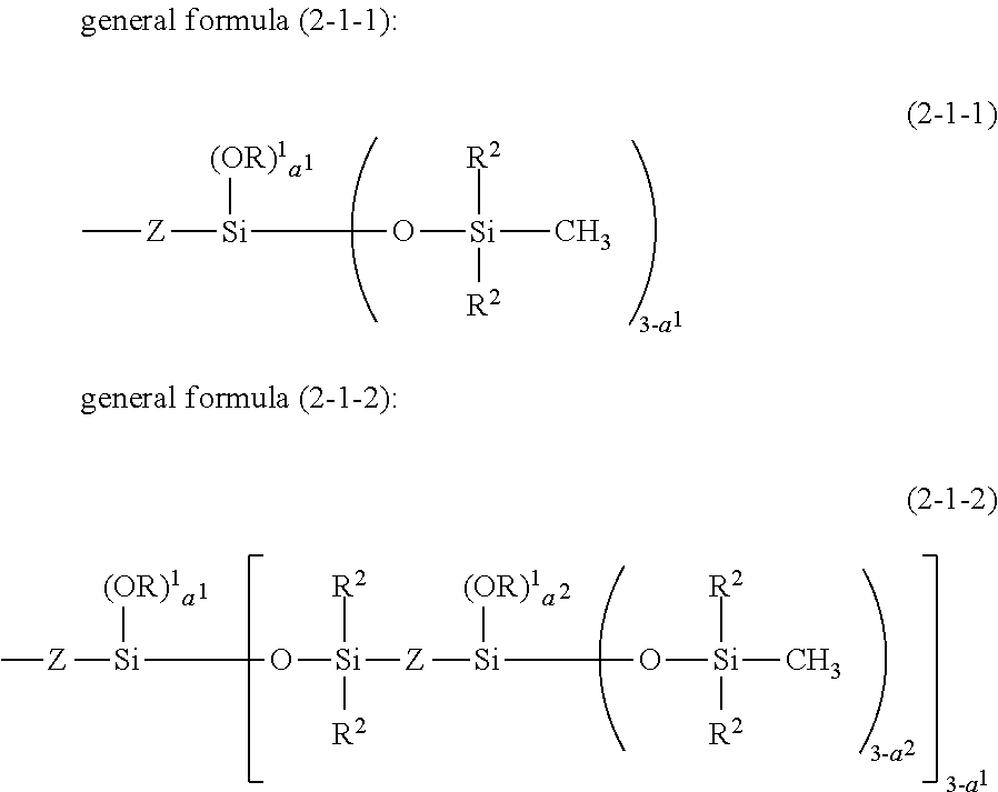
[Z]([Si](O[Si](C)([R2])[R2])[(OR)1a])[Si](O[Si]([(OR)1a])[Z]C)([R2])[R2].[Z]([Si](O[Si](C)([R2])[R2])[(OR)1a])C
